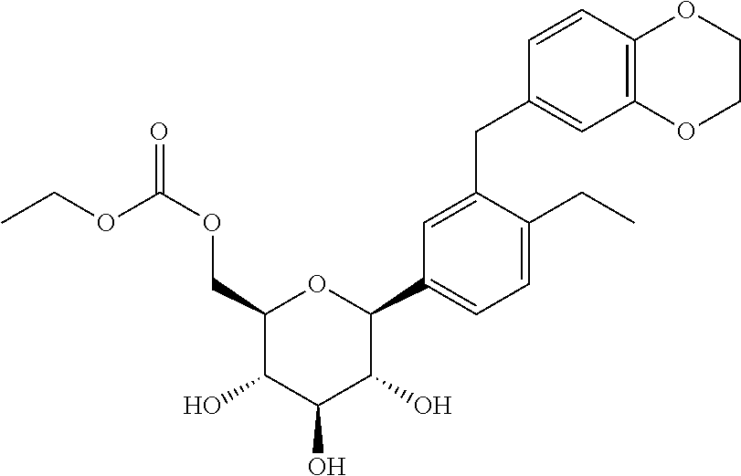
C1(COC(=O)OCC)C(O)C(O)C(O)C(C2=CC=C(CC)C(CC3=CC4=C(C=C3)OCCO4)=C2)O1
